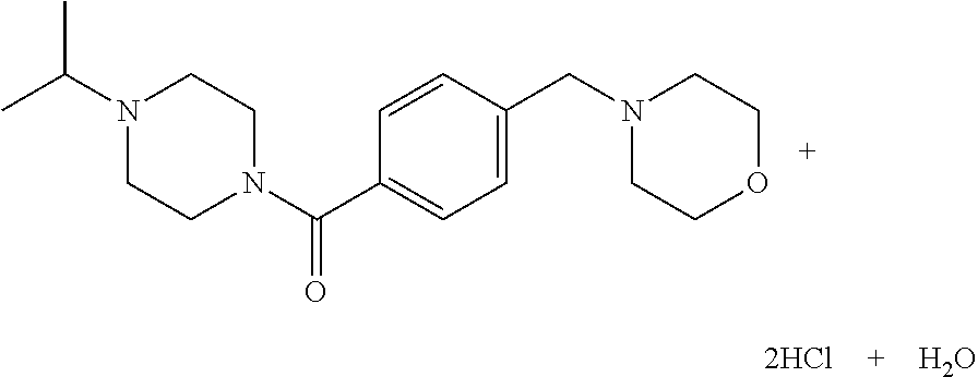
CC(N1CCN(C(C2=CC=C(CN3CCOCC3)C=C2)=O)CC1)C.O
